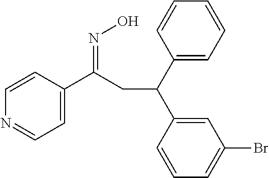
C1=C(C(=NO)CC(C2=CC=CC=C2)C2=CC(Br)=CC=C2)C=CN=C1
